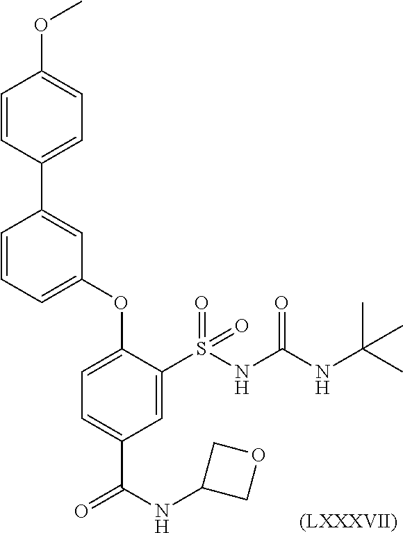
C1(OC)=CC=C(C2=CC(OC3=CC=C(C(=O)NC4COC4)C=C3S(NC(NC(C)(C)C)=O)(=O)=O)=CC=C2)C=C1.[(LXXXVII)]
